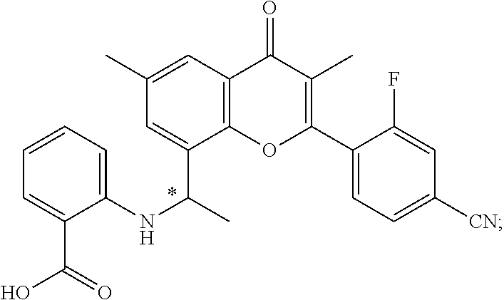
C1=CC=C(NC(C)C2=CC(C)=CC3=C2OC(C2=CC=C([CN])C=C2F)=C(C)C3=O)C(C(O)=O)=C1
